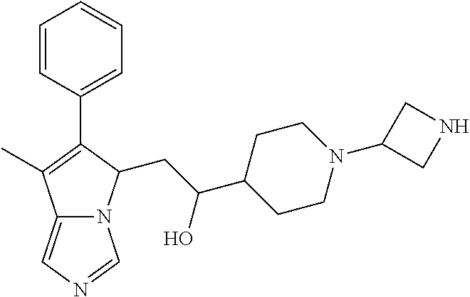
C12=CN=CN1C(CC(C1CCN(C3CNC3)CC1)O)C(C1=CC=CC=C1)=C2C
